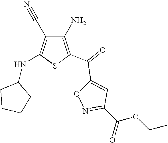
C1(N)=C(C(C2=CC(C(OCC)=O)=NO2)=O)SC(NC2CCCC2)=C1C#N
